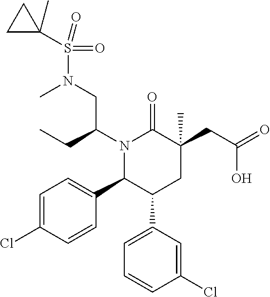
C1(C2C(C3=CC=CC(Cl)=C3)CC(C)(CC(=O)O)C(=O)N2C(CN(C)S(=O)(=O)C2(C)CC2)CC)=CC=C(Cl)C=C1
